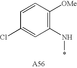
C1=CC(Cl)=CC(N*)=C1[OMe]
